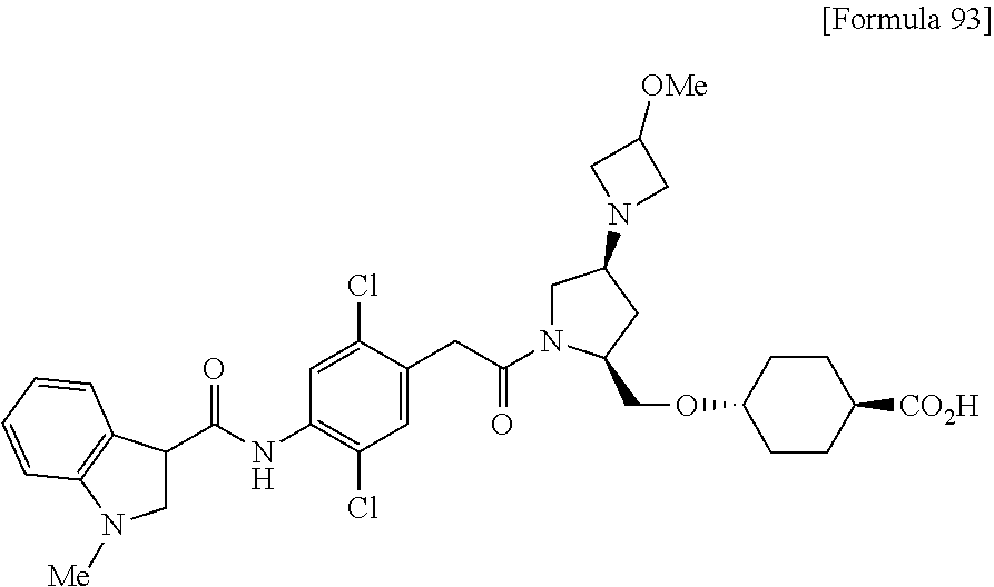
C1=C(Cl)C(CC(N2CC(N3CC([OMe])C3)CC2COC2CCC([CO2H])CC2)=O)=CC(Cl)=C1NC(C1CN([Me])C2=C1C=CC=C2)=O
